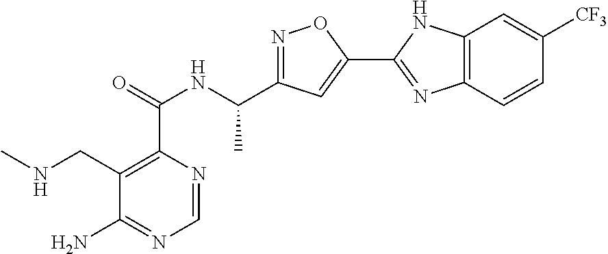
C1=NC(C(=O)NC(C2=NOC(C3=NC4=C(N3)C=C([CF3])C=C4)=C2)C)=C(CNC)C(N)=N1
